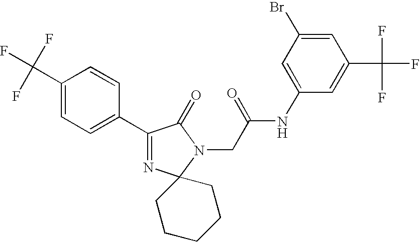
C1(C2=CC=C(C(F)(F)F)C=C2)=NC2(N(CC(NC3=CC(Br)=CC(C(F)(F)F)=C3)=O)C1=O)CCCCC2
